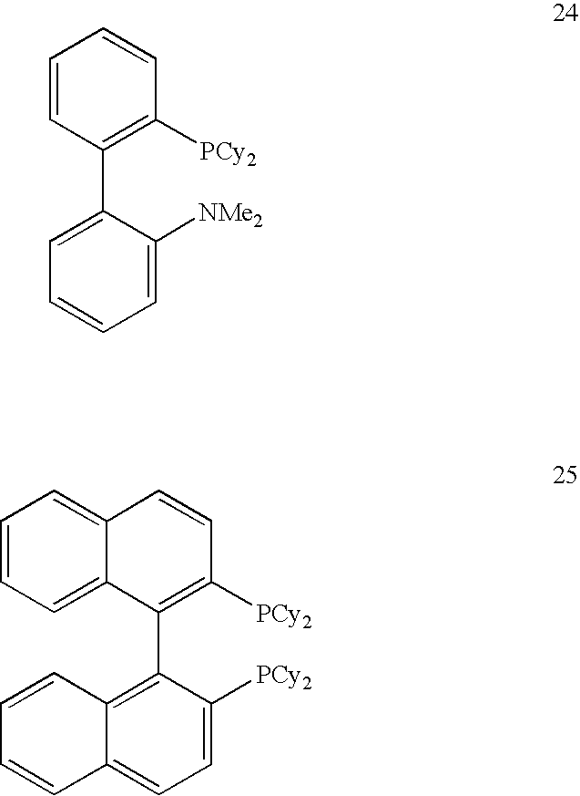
C1=CC(C2=CC=CC=C2[NMe2])=C([PCy2])C=C1.C1=CC=C2C(=C1)C=CC([PCy2])=C2C1=C2C(=CC=C1[PCy2])C=CC=C2
